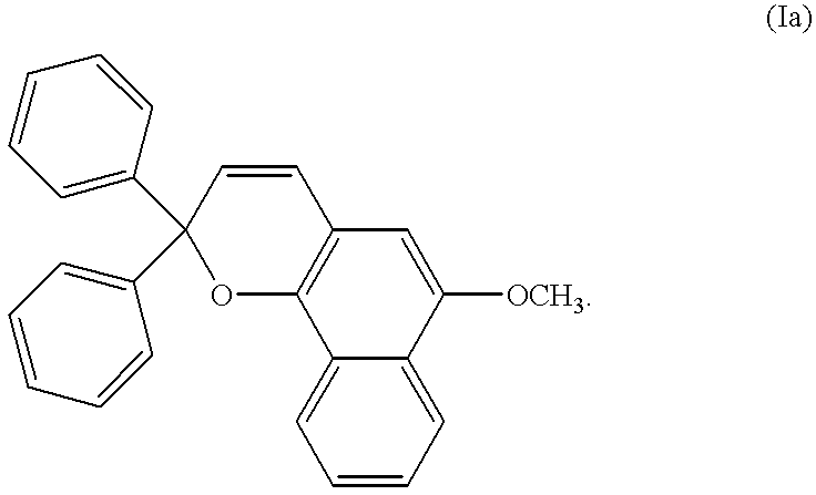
C1=CC=C2C(=C1)C1=C(C=C2[OCH3])C=CC(C2=CC=CC=C2)(C2=CC=CC=C2)O1
